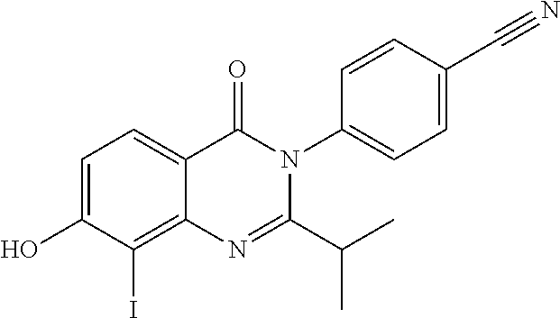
C1=C(O)C(I)=C2C(=C1)C(=O)N(C1=CC=C(C#N)C=C1)C(C(C)C)=N2
